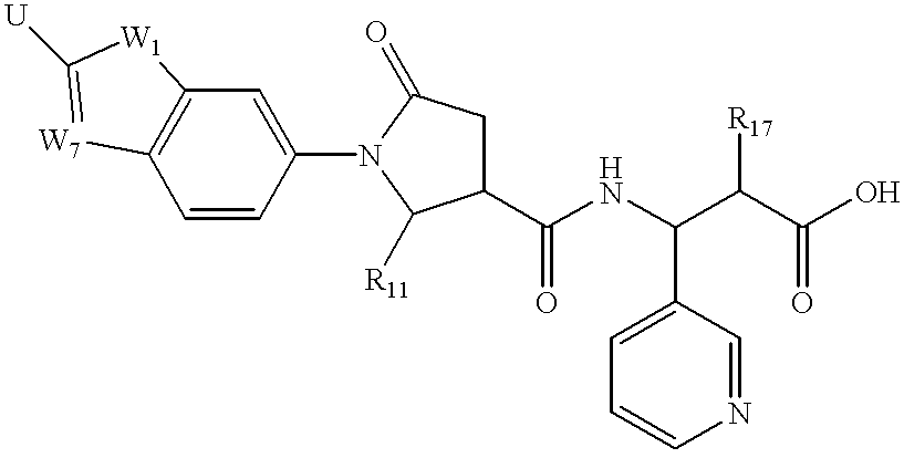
C1=CC(N2C(=O)CC(C(NC(C(C(O)=O)[R17])C3=CC=CN=C3)=O)C2[R11])=CC2=C1[W7]=C([U])[W1]2
